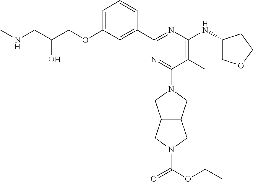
C1=C(OCC(CNC)O)C=C(C2=NC(NC3COCC3)=C(C)C(N3CC4C(C3)CN(C(OCC)=O)C4)=N2)C=C1
